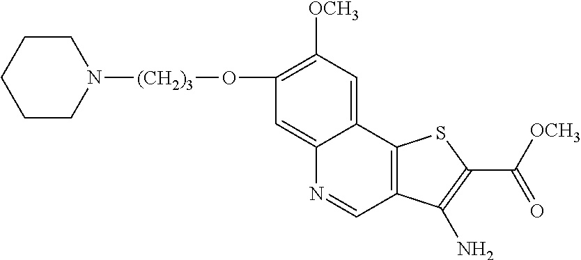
C1CN([(CH2)3]OC2=C([OCH3])C=C3C(=C2)N=CC2=C3SC(C([OCH3])=O)=C2N)CCC1
